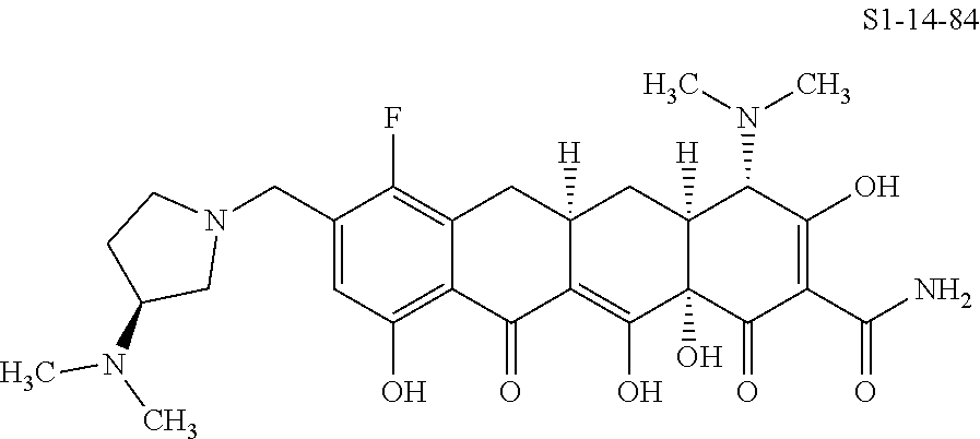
C1(CN2CCC(N(C)C)C2)=CC(O)=C2C(=C1F)CC1([H])C(=C(O)C3(O)C([H])(C1)C(N(C)C)C(O)=C(C(N)=O)C3=O)C2=O
